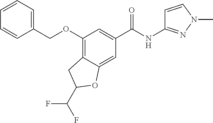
C1(OCC2=CC=CC=C2)=C2C(=CC(C(NC3=NN(C)C=C3)=O)=C1)OC(C(F)F)C2
